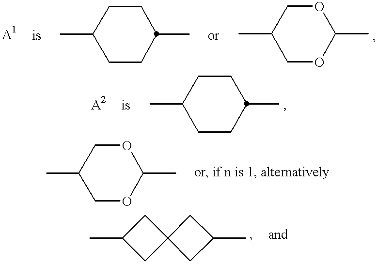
CC1CCC(C)CC1.CC1COC(C)OC1.CC1CCC(C)CC1.CC1COC(C)OC1.CC1CC2(C1)CC(C)C2
